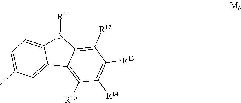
[R11]N1C2=CC=C(C)C=C2C2=C([R15])C([R14])=C([R13])C([R12])=C12
